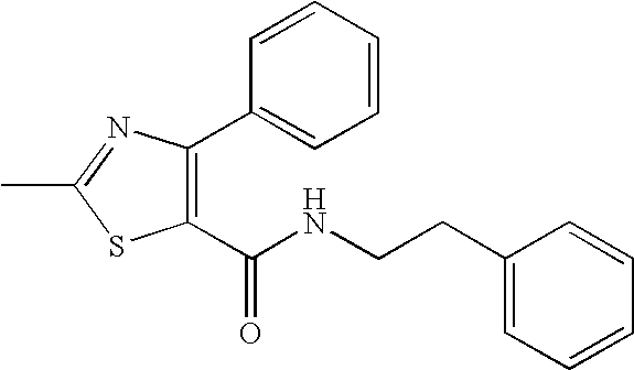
C1(C2=CC=CC=C2)=C(C(NCCC2=CC=CC=C2)=O)SC(C)=N1
